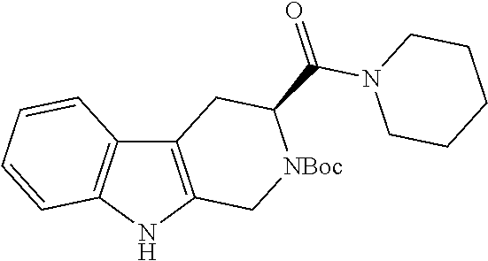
C12=C(NC3=C1C=CC=C3)C[NBoc]C(C(=O)N1CCCCC1)C2
